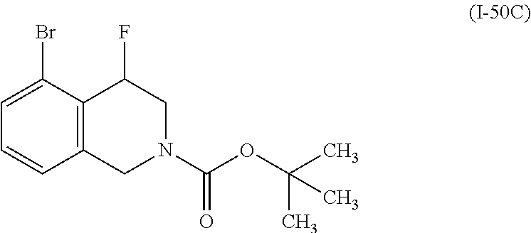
C12=C(C(Br)=CC=C1)C(F)CN(C(OC(C)(C)C)=O)C2
